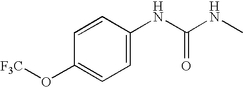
C1(NC(NC)=O)=CC=C(O[F3C])C=C1
